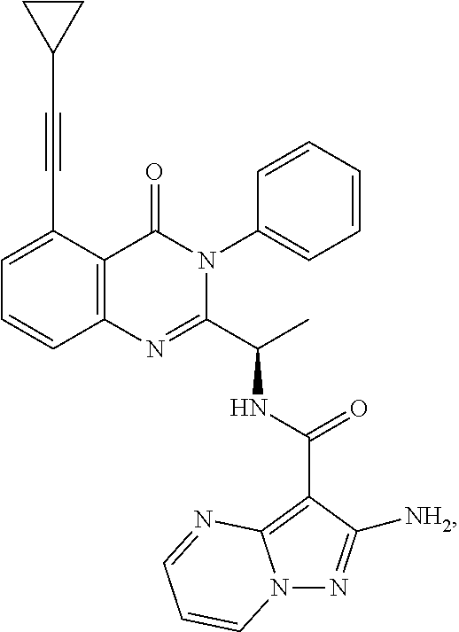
C(#CC1=CC=CC2=C1C(=O)N(C1=CC=CC=C1)C(C(C)NC(C1=C3N(N=C1[NH2])C=CC=N3)=O)=N2)C1CC1
